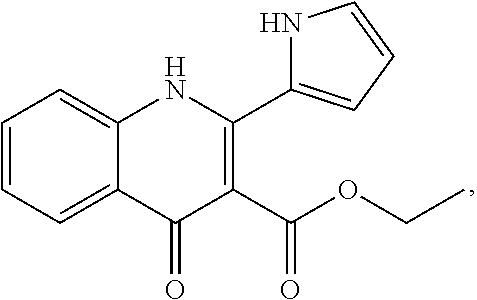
C1=CC=C2C(=C1)NC(C1=CC=CN1)=C(C(OCC)=O)C2=O
